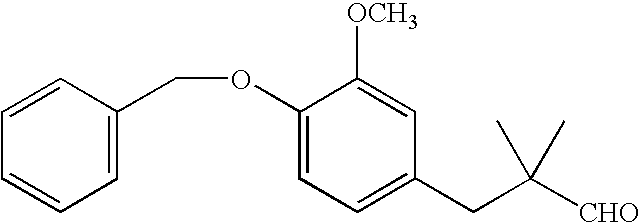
C1=CC(COC2=CC=C(CC([CHO])(C)C)C=C2[OCH3])=CC=C1
